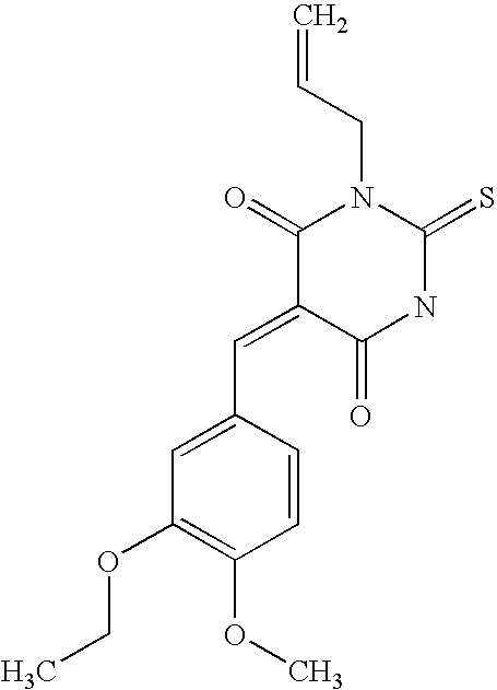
C1(=O)C(=CC2=CC(OCC)=C(OC)C=C2)C(=O)NC(=S)N1CC=C
